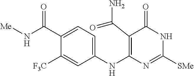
C1(NC2=C(C(N)=O)C(=O)NC([SMe])=N2)=CC=C(C(N[Me])=O)C([F3C])=C1
